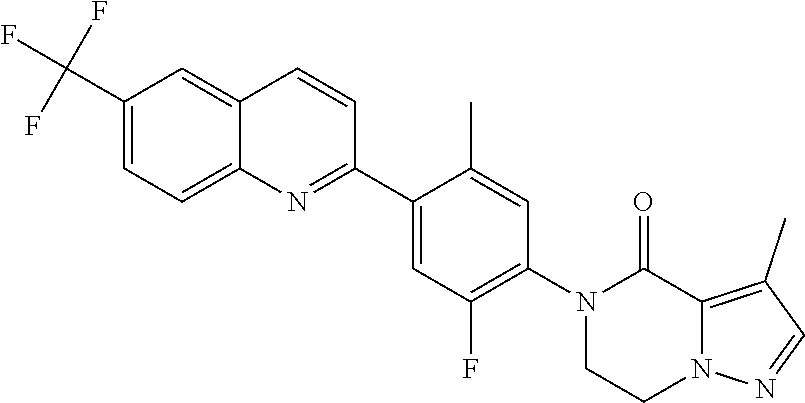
C1(C2=CC(F)=C(N3C(=O)C4=C(C)C=NN4CC3)C=C2C)=NC2=CC=C(C(F)(F)F)C=C2C=C1
